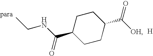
C1C(C(NCC)=O)CCC(C([OH])=O)C1.[H]
